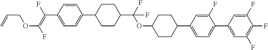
C1=CC(C2CCC(C(OC3CCC(C4=CC=C(C5=CC(F)=C(F)C(F)=C5)C(F)=C4)CC3)(F)F)CC2)=CC=C1C(=C(F)OCC=C)F
